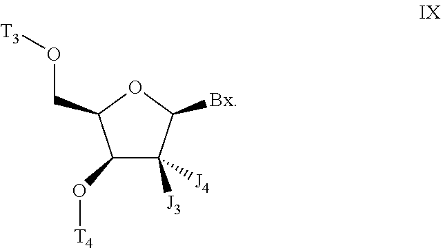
C1(O[T4])C([J3])([J4])C([Bx])OC1CO[T3]
